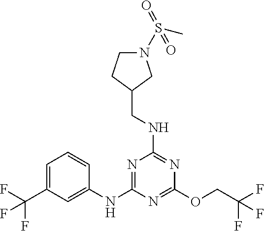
C1=C(C(F)(F)F)C=C(NC2=NC(NCC3CN(S(C)(=O)=O)CC3)=NC(OCC(F)(F)F)=N2)C=C1
